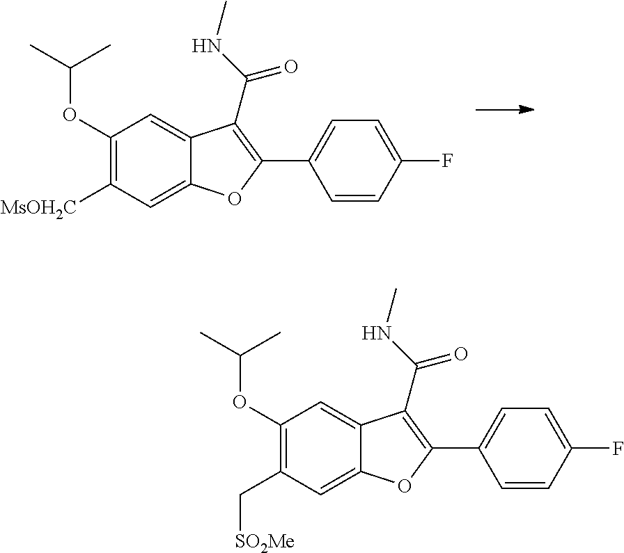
C1(OC(C)C)=C(C[SO2Me])C=C2C(=C1)C(C(=O)NC)=C(C1=CC=C(F)C=C1)O2.C1(OC(C)C)=C([MsOH2C])C=C2C(=C1)C(C(=O)NC)=C(C1=CC=C(F)C=C1)O2
